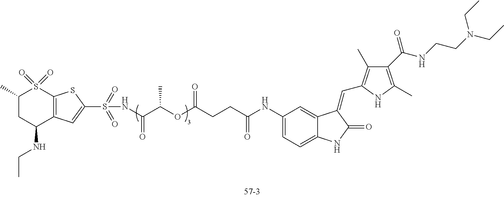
C1(NC(CCC(OC(C(NS(C2=CC3=C(S(=O)(=O)C(C)CC3NCC)S2)(=O)=O)=O)C)=O)=O)=CC=C2C(=C1)C(=CC1=C(C)C(C(=O)NCCN(CC)CC)=C(C)N1)C(=O)N2
